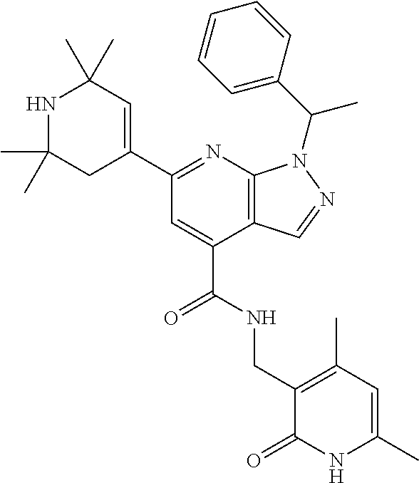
N1=C(C2=CC(C)(C)NC(C)(C)C2)C=C(C(NCC2=C(C)C=C(C)NC2=O)=O)C2=C1N(C(C1=CC=CC=C1)C)N=C2
